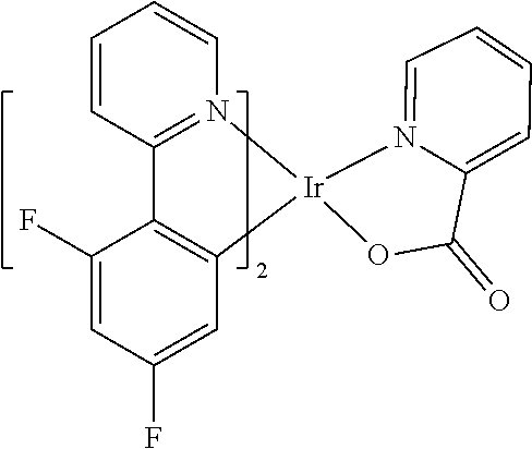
O1[Ir]2(N3=C(C=CC=C3)C3=C2C=C(F)C=C3F)N2=CC=CC=C2C1=O
